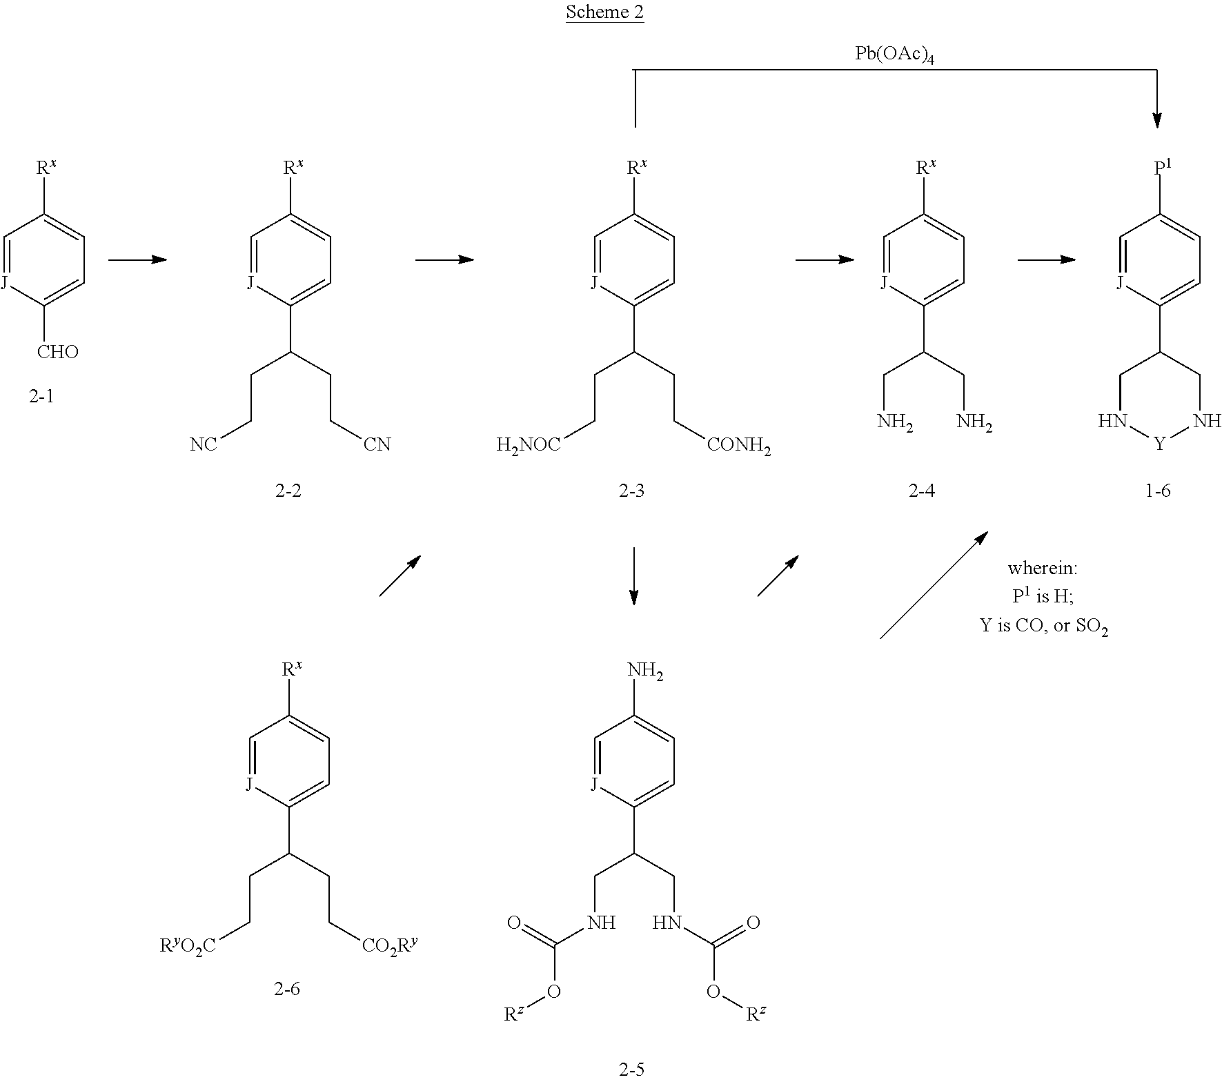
C1=[J]C([CHO])=CC=C1[Rx].C1=[J]C(C(CC[CN])CC[NC])=CC=C1[Rx].C1=[J]C(C(CC[CONH2])CC[H2NOC])=CC=C1[Rx].C1=[J]C(C(CN)CN)=CC=C1[Rx].C1=[J]C(C2CN[Y]NC2)=CC=C1[P1].[Pb(OAc)4].C1=[J]C(C(CNC(O[Rz])=O)CNC(O[Rz])=O)=CC=C1N.C1=[J]C(C(CC[CO2Ry])CC[RyO2C])=CC=C1[Rx]
